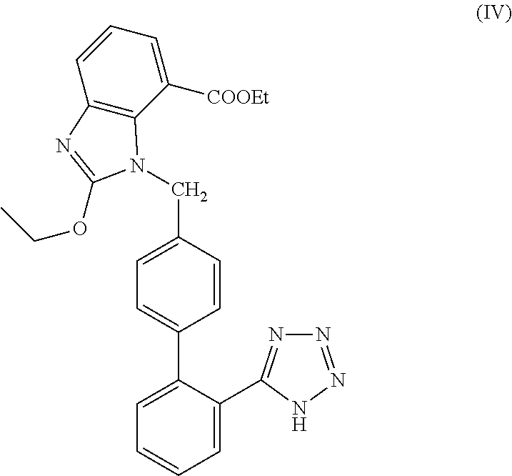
C1=C(C2=NN=NN2)C(C2=CC=C(CN3C4=C(C=CC=C4[COOEt])N=C3OCC)C=C2)=CC=C1
